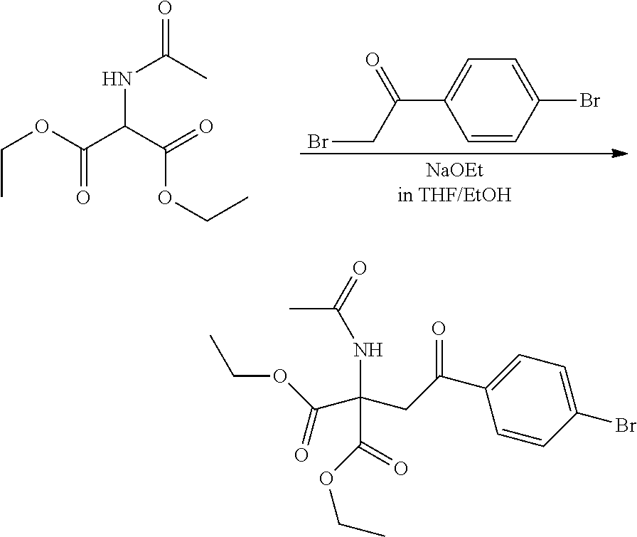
C1=CC(Br)=CC=C1C(=O)CBr.C(OC(C(C(=O)OCC)NC(C)=O)=O)C.CC(NC(C(=O)OCC)(C(=O)OCC)CC(C1=CC=C(Br)C=C1)=O)=O
